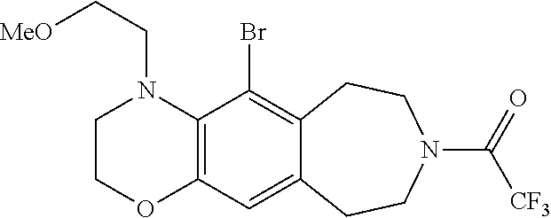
C1COC2=C(N1CC[MeO])C(Br)=C1C(=C2)CCN(C(=O)[CF3])CC1
